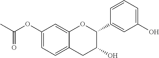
C1=C(OC(=O)C)C=C2C(=C1)CC(O)C(C1=CC(O)=CC=C1)O2
